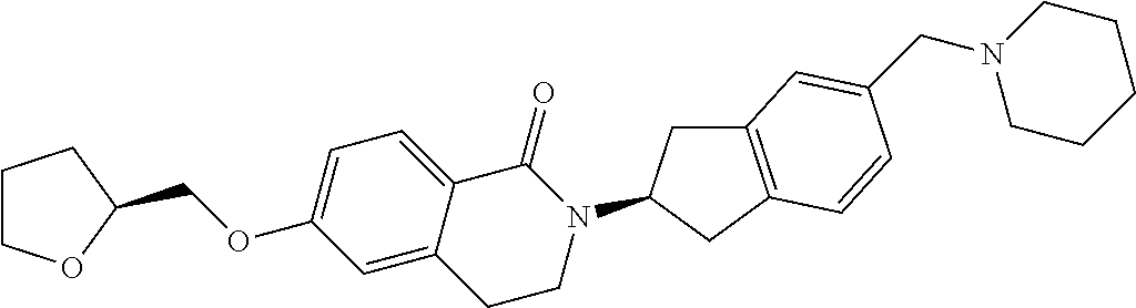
C1COC(COC2=CC=C3C(=C2)CCN(C2CC4=C(C2)C=CC(CN2CCCCC2)=C4)C3=O)C1
